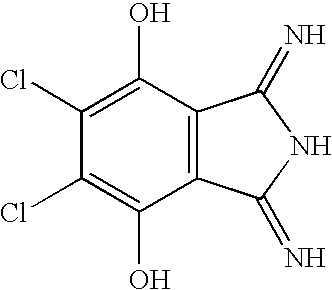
C1(O)=C(Cl)C(Cl)=C(O)C2=C1C(=N)NC2=N
